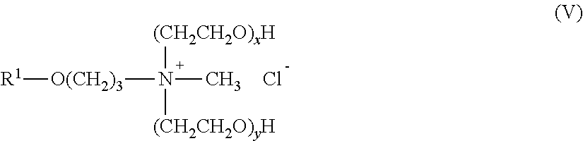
[O(CH2)3]([R1])N(C)([(CH2CH2O)xH])[(CH2CH2O)yH].Cl
